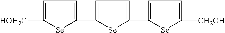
C1=C([HOH2C])[Se]C(C2=CC=C(C3=CC=C([CH2OH])[Se]3)[Se]2)=C1
